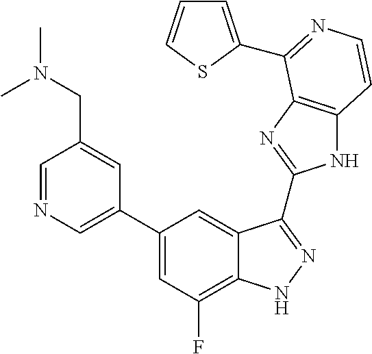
C1=C(C2=CC(F)=C3C(=C2)C(C2=NC4=C(N2)C=CN=C4C2=CC=CS2)=NN3)C=C(CN(C)C)C=N1
